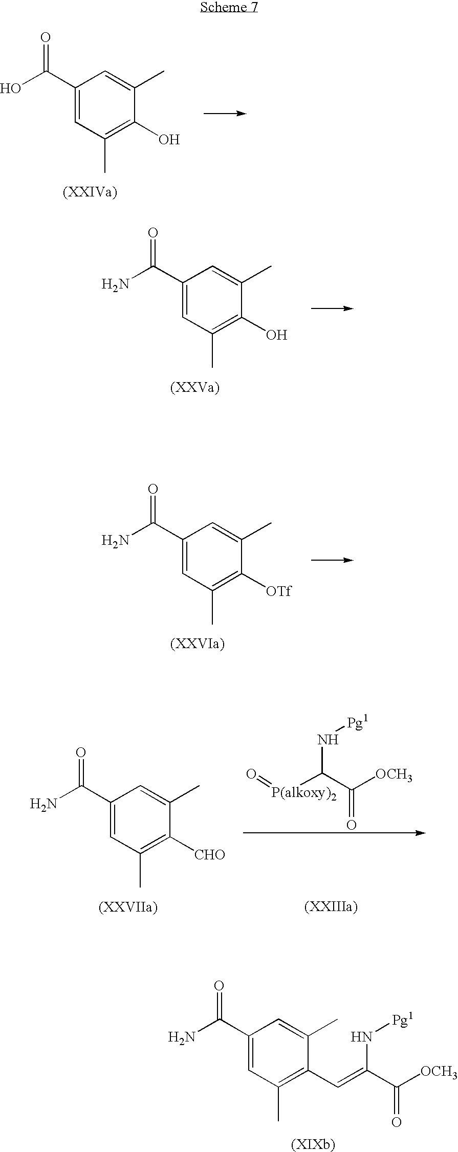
C1(C(O)=O)=CC(C)=C(O)C(C)=C1.C1(C(N)=O)=CC(C)=C(O)C(C)=C1.C1(C(N)=O)=CC(C)=C([OTf])C(C)=C1.C1(C(N)=O)=CC(C)=C([CHO])C(C)=C1.O=[P(alkoxy)2]C(C([OCH3])=O)N[Pg1].C1(C(N)=O)=CC(C)=C(C=C(C(=O)[OCH3])N[Pg1])C(C)=C1
